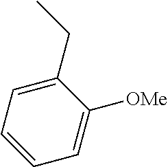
CCC1=CC=CC=C1[OMe]
